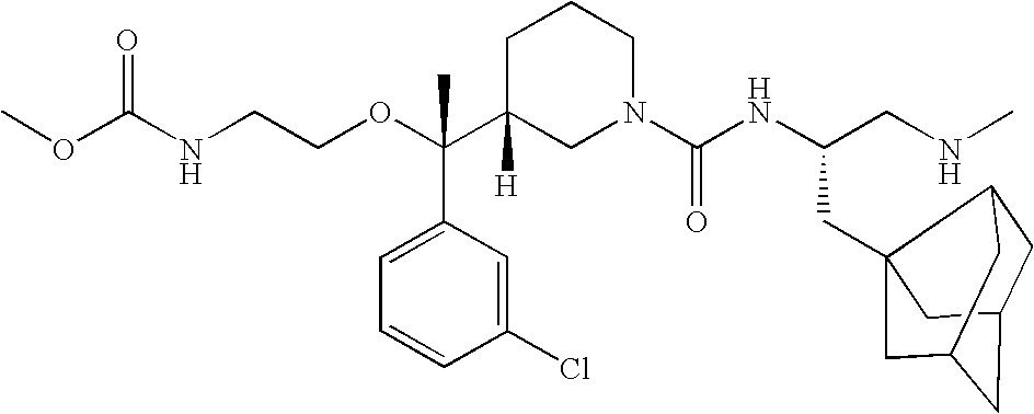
O=C(NCCOC(C1([H])CN(C(NC(CNC)CC23C4CC(CC(C2)C4)C3)=O)CCC1)(C1=CC=CC(Cl)=C1)C)OC
